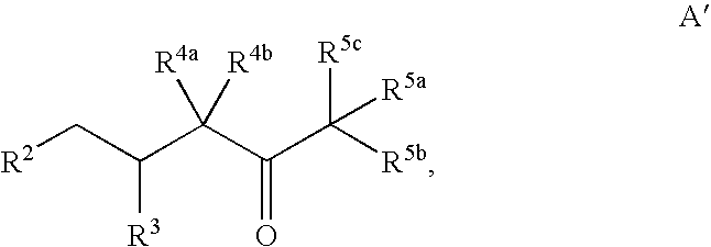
[R2]CC(C(C(C([R5b])([R5c])[R5a])=O)([R4a])[R4b])[R3]
